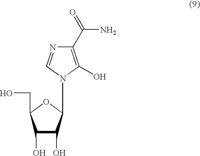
C1(C(N)=O)=C(O)N(C2C(O)C(O)C(CO)O2)C=N1
